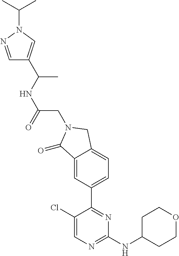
C1(Cl)=CN=C(NC2CCOCC2)N=C1C1=CC=C2C(=C1)C(=O)N(CC(NC(C)C1=CN(C(C)C)N=C1)=O)C2
